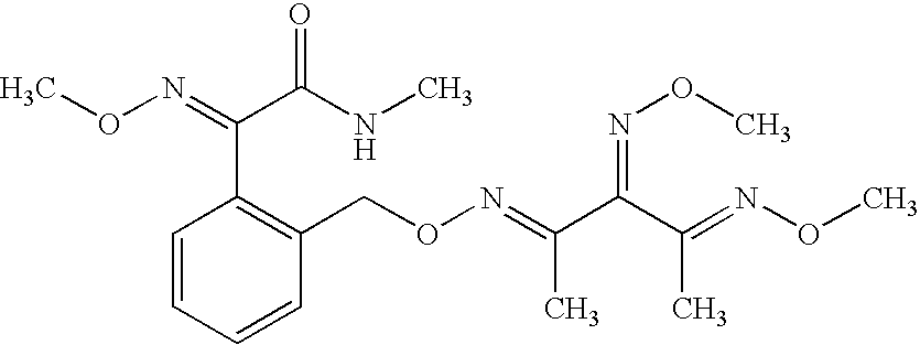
C(C(C)=NOCC1=C(C(C(NC)=O)=NOC)C=CC=C1)(C(C)=NOC)=NOC
